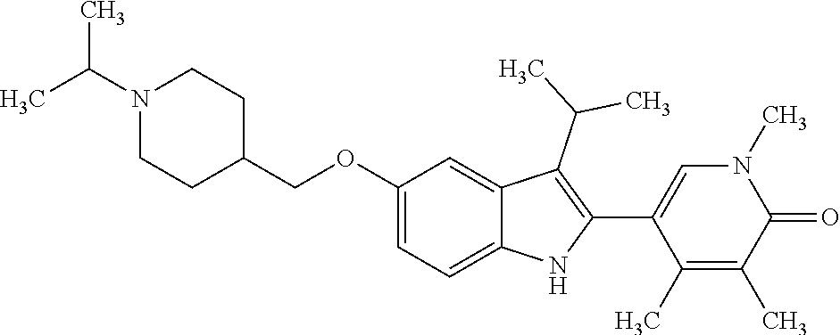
C(OC1=CC=C2C(=C1)C(C(C)C)=C(C1=CN(C)C(=O)C(C)=C1C)N2)C1CCN(C(C)C)CC1
